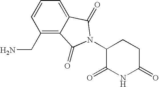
C1=CC(CN)=C2C(=C1)C(=O)N(C1C(=O)NC(=O)CC1)C2=O
